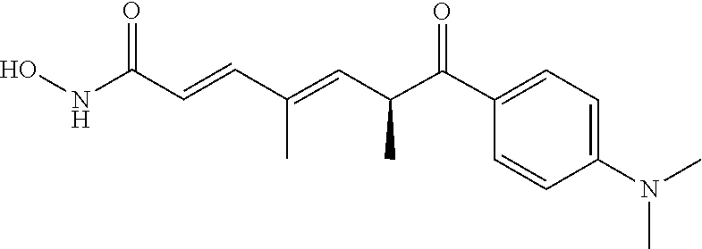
C1=C(C(C(C=C(C=CC(NO)=O)C)C)=O)C=CC(N(C)C)=C1
